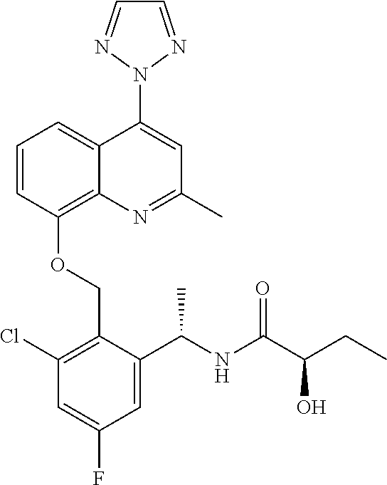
C1=CC(OCC2=C(Cl)C=C(F)C=C2C(NC(C(CC)O)=O)C)=C2C(=C1)C(N1N=CC=N1)=CC(C)=N2
